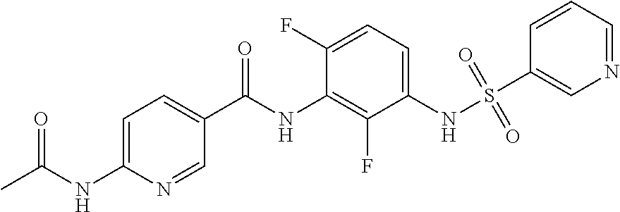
CC(NC1=CC=C(C(NC2=C(F)C(NS(C3=CN=CC=C3)(=O)=O)=CC=C2F)=O)C=N1)=O
